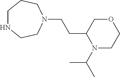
C1NCCN(CCC2N(C(C)C)CCOC2)CC1
